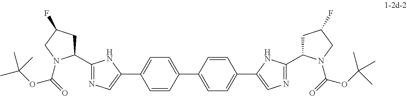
C1=CC(C2=CC=C(C3=CN=C(C4CC(F)CN4C(OC(C)(C)C)=O)N3)C=C2)=CC=C1C1=CN=C(C2CC(F)CN2C(=O)OC(C)(C)C)N1
